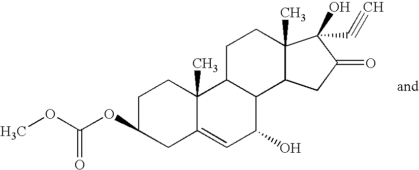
C1C(OC(OC)=O)CC2=CC(O)C3C(C2(C)C1)CCC1(C)C3CC(=O)C1(O)C#C
